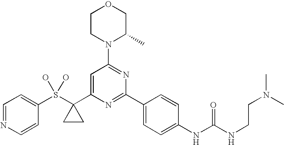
C1(S(C2(C3=CC(N4C(C)COCC4)=NC(C4=CC=C(NC(NCCN(C)C)=O)C=C4)=N3)CC2)(O)O)=CC=NC=C1
